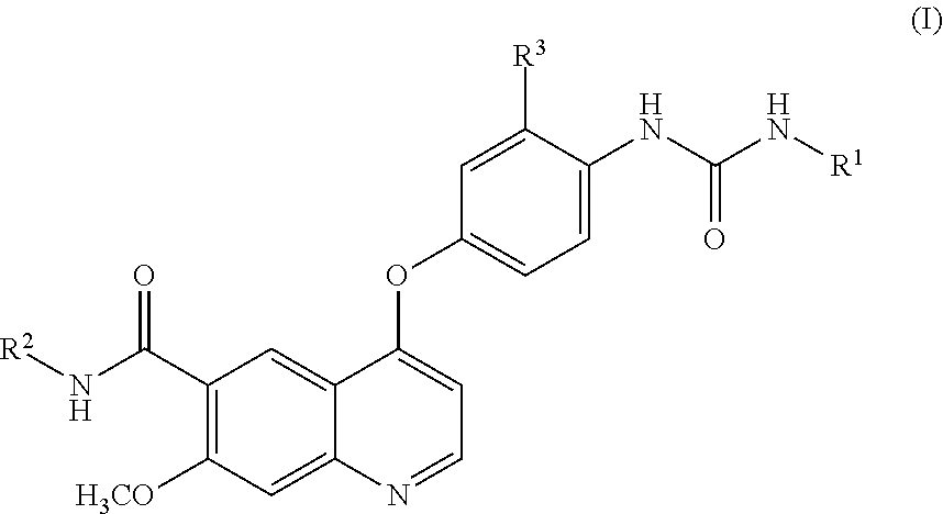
N(C(C1=C([H3CO])C=C2C(=C1)C(OC1=CC=C(NC(=O)N[R1])C([R3])=C1)=CC=N2)=O)[R2]
